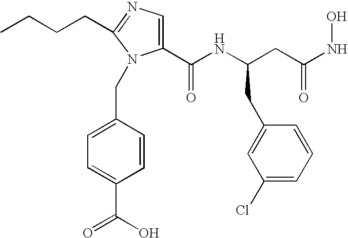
C1(C(NC(CC(NO)=O)CC2=CC(Cl)=CC=C2)=O)=CN=C(CCCC)N1CC1=CC=C(C(O)=O)C=C1
